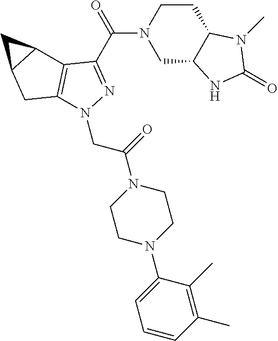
C1(C(=O)N2CC3C(CC2)N(C)C(=O)N3)=NN(CC(=O)N2CCN(C3=CC=CC(C)=C3C)CC2)C2=C1C1C(C2)C1
